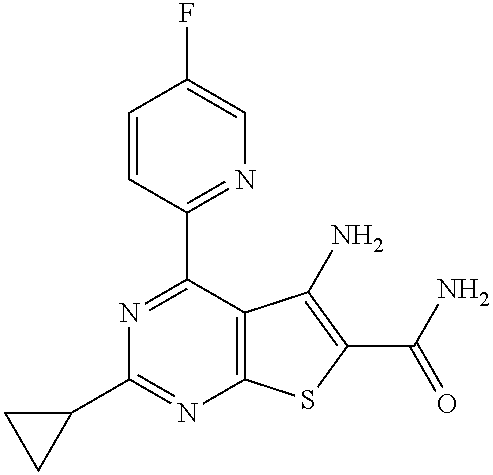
N1=C(C2=NC=C(F)C=C2)C2=C(N=C1C1CC1)SC(C(N)=O)=C2N
